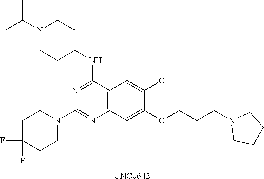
C1CN(CCCOC2=CC3=C(C(NC4CCN(C(C)C)CC4)=NC(N4CCC(F)(F)CC4)=N3)C=C2OC)CC1.[UNC0642]
